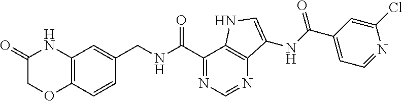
O=C1COC2=C(N1)C=C(CNC(C1=NC=NC3=C1NC=C3NC(=O)C1=CC=NC(Cl)=C1)=O)C=C2
